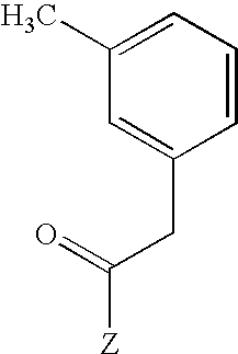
C1(C)=CC=CC(CC([Z])=O)=C1
